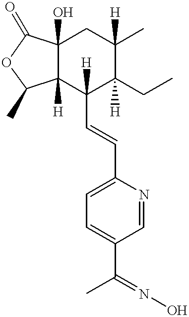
C12(O)C([H])(C(C=CC3=CC=C(C(C)=NO)C=N3)([H])C(CC)([H])C(C)([H])C1)C(C)OC2=O
